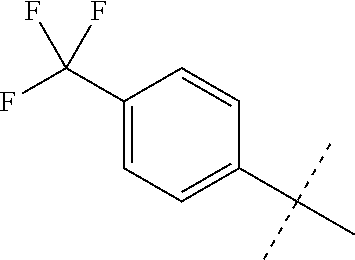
CC(C)(C)C1=CC=C(C(F)(F)F)C=C1
